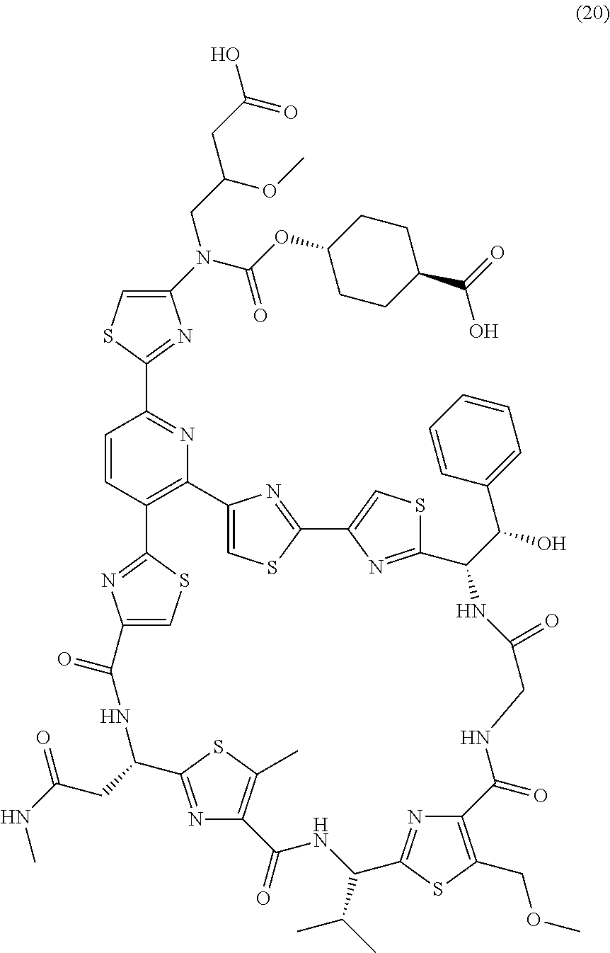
O(C(N(CC(CC(O)=O)OC)C1=CSC(C2=NC3=C(C=C2)C2=NC(=CS2)C(=O)NC(CC(=O)NC)C2=NC(=C(C)S2)C(=O)NC(C(C)C)C2=NC(=C(COC)S2)C(=O)NCC(=O)NC(C(O)C2=CC=CC=C2)C2=NC(=CS2)C2=NC3=CS2)=N1)=O)C1CCC(C(=O)O)CC1
